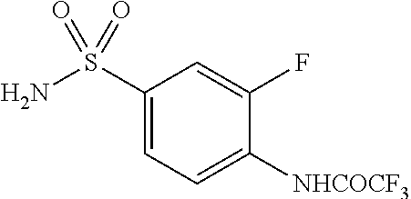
C1(S(N)(=O)=O)=CC=C([NHCOCF3])C(F)=C1
